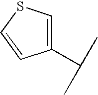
C1(C(C)C)=CSC=C1
